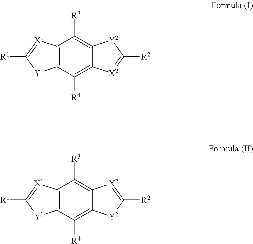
C12=C(C([R4])=C3C(=C1[R3])[Y2]C([R2])=[X2]3)[Y1]C([R1])=[X1]2.C12=C(C([R4])=C3C(=C1[R3])[X2]=C([R2])[Y2]3)[Y1]C([R1])=[X1]2
